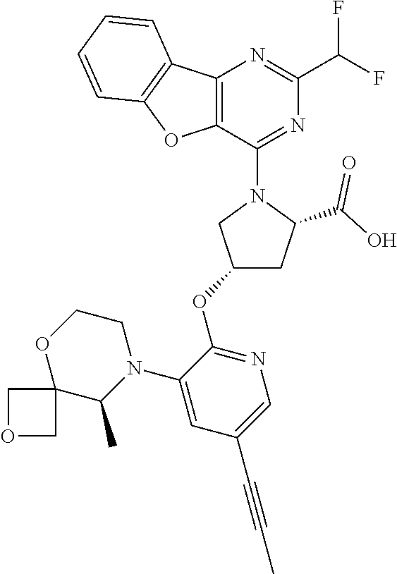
C12=C(C(N3CC(OC4=NC=C(C#CC)C=C4N4CCOC5(C4C)COC5)CC3C(O)=O)=NC(C(F)F)=N1)OC1=C2C=CC=C1
